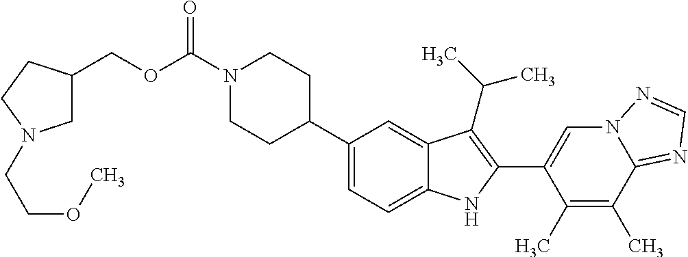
C(=O)(N1CCC(C2=CC=C3C(=C2)C(C(C)C)=C(C2=CN4C(=NC=N4)C(C)=C2C)N3)CC1)OCC1CN(CCOC)CC1
